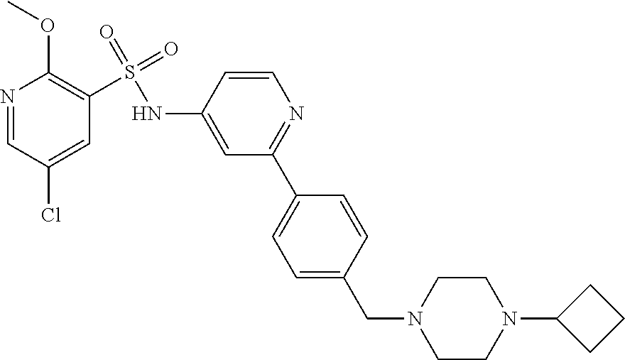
N1=CC(Cl)=CC(S(=O)(=O)NC2=CC(C3=CC=C(CN4CCN(C5CCC5)CC4)C=C3)=NC=C2)=C1OC
